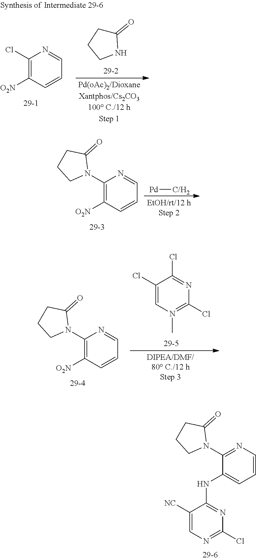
C1(=O)CCCN1.C1([O2N])=C(Cl)N=CC=C1.N1(C2=C([O2N])C=CC=N2)C(=O)CCC1.[Pd][C/H2].C1(Cl)=NC=C([NC])C(NC2=CC=CN=C2N2C(=O)CCC2)=N1.C1(Cl)=N(C)C=C(Cl)C(Cl)=N1.N1(C2=C([O2N])C=CC=N2)C(=O)CCC1
